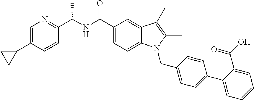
C1=C(C2CC2)C=CC(C(NC(C2=CC=C3C(=C2)C(C)=C(C)N3CC2=CC=C(C3=CC=CC=C3C(O)=O)C=C2)=O)C)=N1
